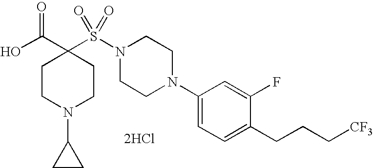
N1(S(C2(C(O)=O)CCN(C3CC3)CC2)(=O)=O)CCN(C2=CC=C(CCC[CF3])C(F)=C2)CC1.[2HCl]
